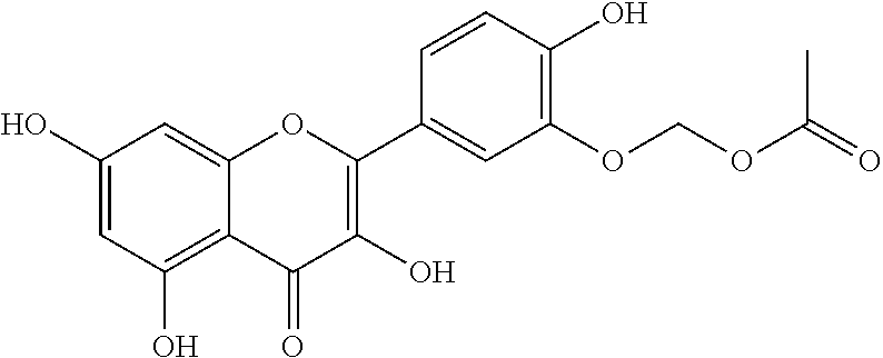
C1(O)=CC(O)=C2C(=C1)OC(C1=CC(OCOC(=O)C)=C(O)C=C1)=C(O)C2=O
